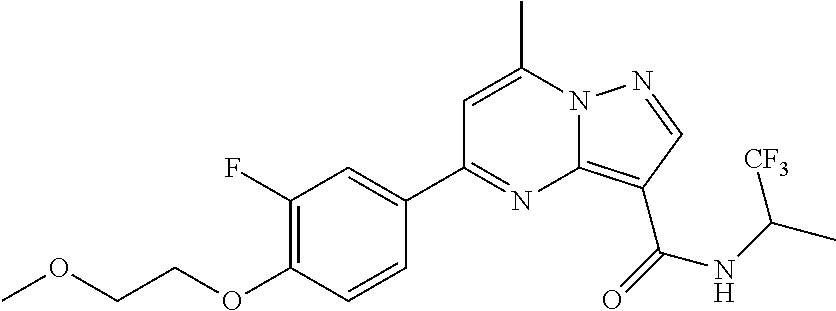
C1(F)=C(OCCOC)C=CC(C2=NC3=C(C(NC(C)[CF3])=O)C=NN3C(C)=C2)=C1
